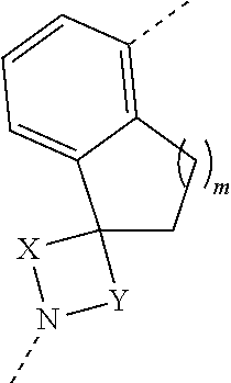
C12(CCC3=C(C)C=CC=C13)[Y]N(C)[X]2
